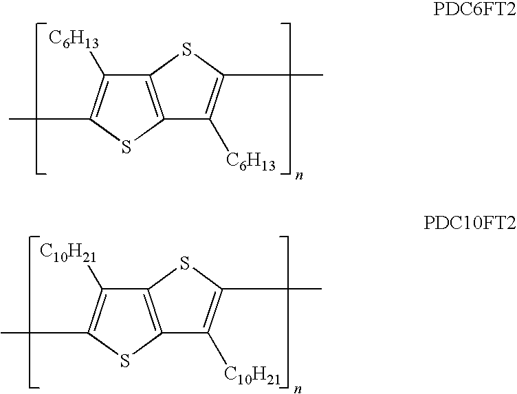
C12=C(SC(C)=C1[C6H13])C([C6H13])=C(C)S2.C12=C(SC(C)=C1[C10H21])C([C10H21])=C(C)S2
